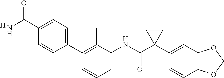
C1(C(N)=O)=CC=C(C2=C(C)C(NC(C3(C4=CC5=C(C=C4)OCO5)CC3)=O)=CC=C2)C=C1.[H]
